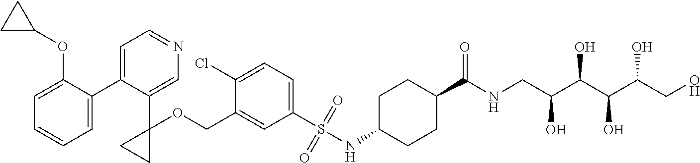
C1=C(C2=CC=NC=C2C2(OCC3=CC(S(=O)(=O)NC4CCC(C(NCC(C(C(C(CO)O)O)O)O)=O)CC4)=CC=C3Cl)CC2)C(OC2CC2)=CC=C1
